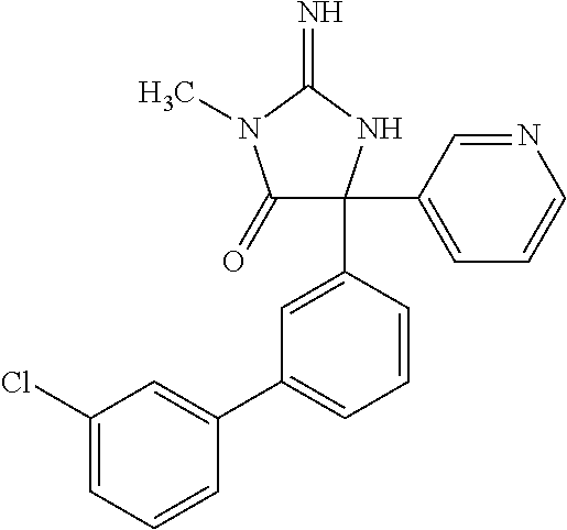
C1(=O)C(C2=CC=CN=C2)(C2=CC(C3=CC(Cl)=CC=C3)=CC=C2)NC(=N)N1C
